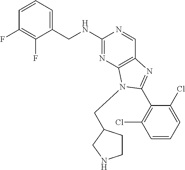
C1=CC=C(CNC2=NC3=C(C=N2)N=C(C2=C(Cl)C=CC=C2Cl)N3CC2CCNC2)C(F)=C1F
